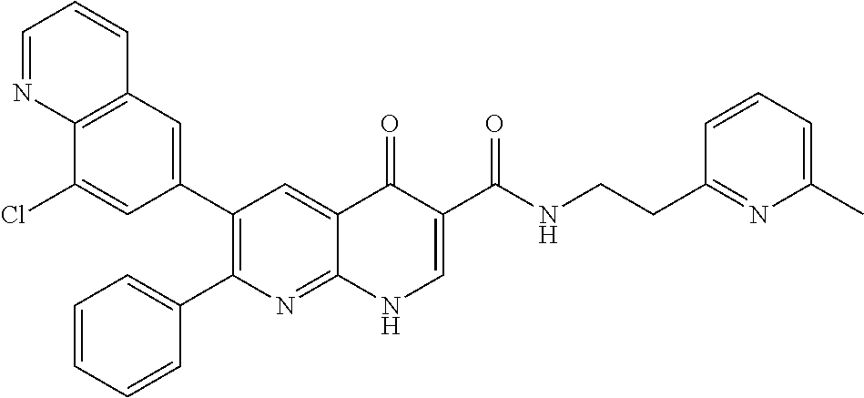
C12=C(C=C(C3=C(C4=CC=CC=C4)N=C4C(=C3)C(=O)C(C(NCCC3=NC(C)=CC=C3)=O)=CN4)C=C1Cl)C=CC=N2
